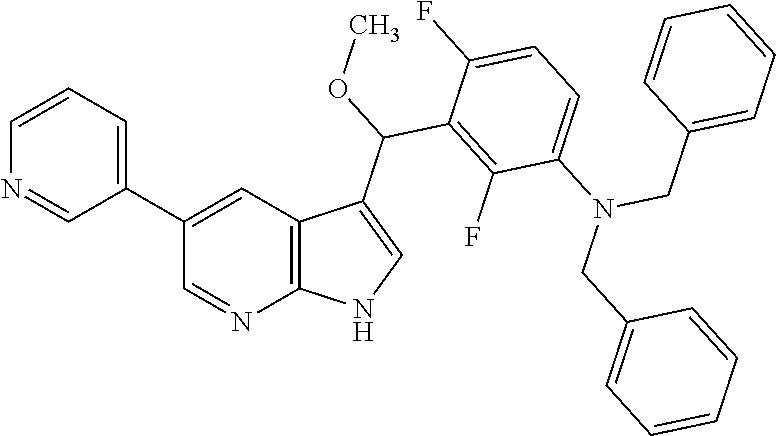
C1(C2=CC=CN=C2)=CC2=C(N=C1)NC=C2C(OC)C1=C(F)C(N(CC2=CC=CC=C2)CC2=CC=CC=C2)=CC=C1F
